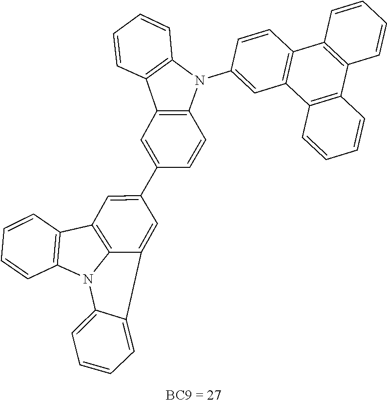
C1=CC2=C(C=C1)C1=C3C(=CC(C4=CC5=C(N(C6=CC7=C(C=C6)C6=C(C8=C7C=CC=C8)C=CC=C6)C6=C5C=CC=C6)C=C4)=C1)C1=CC=CC=C1N23
